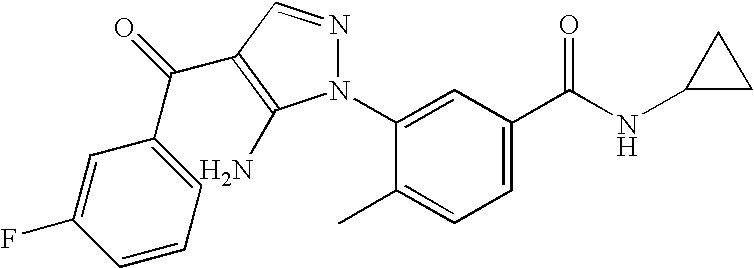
C1=C(N2N=CC(C(=O)C3=CC=CC(F)=C3)=C2N)C(C)=CC=C1C(NC1CC1)=O
